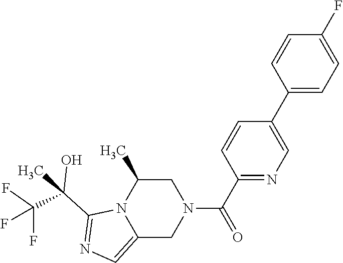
C1(C2=CN=C(C(=O)N3CC(C)N4C(=CN=C4C(C)(C(F)(F)F)O)C3)C=C2)=CC=C(F)C=C1
